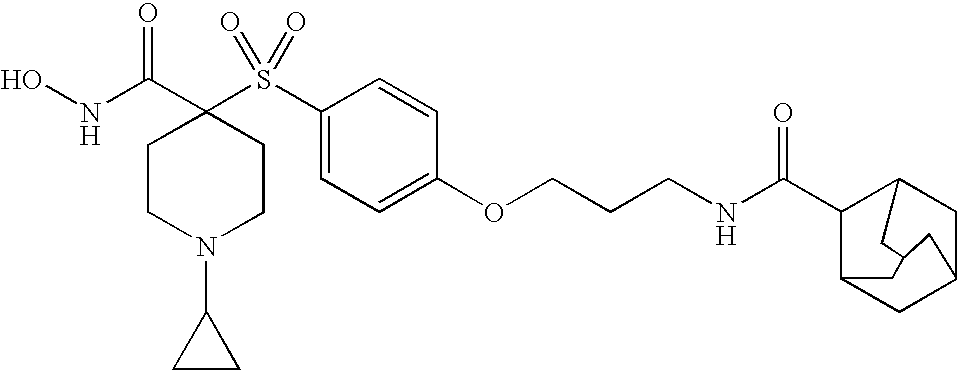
N(C(C1(S(C2=CC=C(OCCCNC(C3C4CC5CC3CC(C5)C4)=O)C=C2)(=O)=O)CCN(C2CC2)CC1)=O)O
